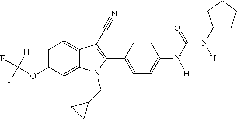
C1=C(OC(F)(F)[H])C=C2C(=C1)C(C#N)=C(C1=CC=C(N(C(=O)N(C3CCCC3)[H])[H])C=C1)N2CC1CC1
